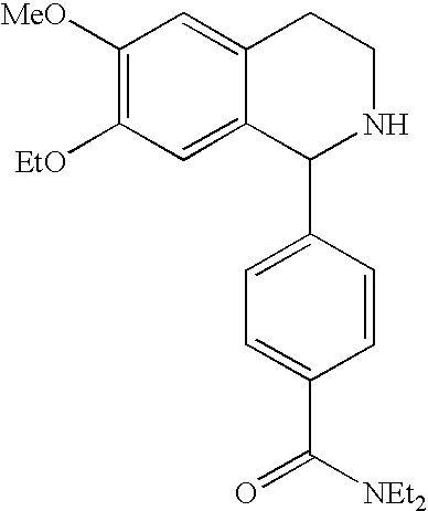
C1([MeO])=C([EtO])C=C2C(=C1)CCNC2C1=CC=C(C([NEt2])=O)C=C1
